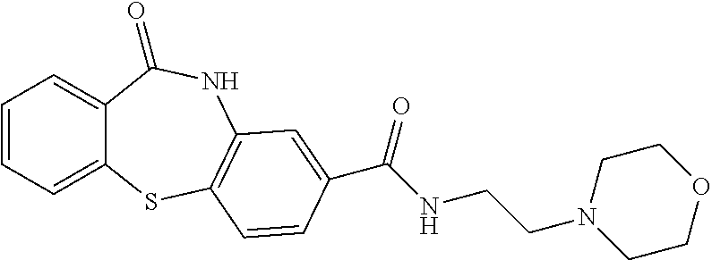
C1=CC=C2C(=C1)C(=O)NC1=C(S2)C=CC(C(NCCN2CCOCC2)=O)=C1
